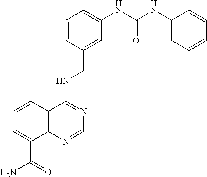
C1=C(CNC2=NC=NC3=C2C=CC=C3C(=O)N)C=CC=C1NC(NC1=CC=CC=C1)=O
